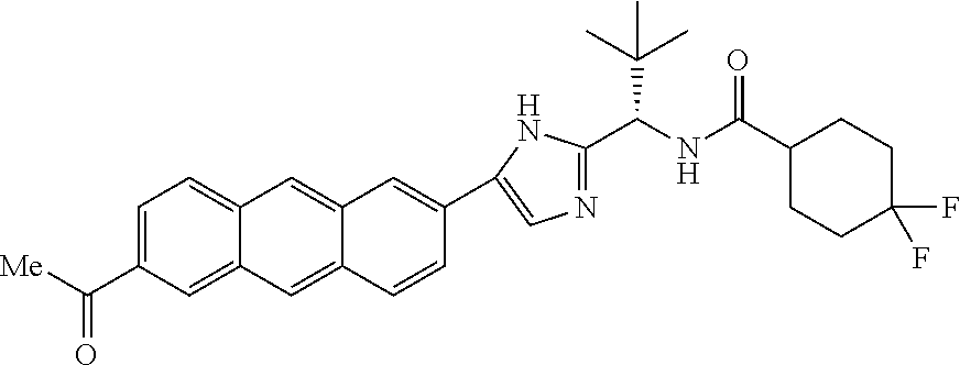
C1=C(C([Me])=O)C=C2C(=C1)C=C1C(=C2)C=CC(C2=CN=C(C(NC(C3CCC(F)(F)CC3)=O)C(C)(C)C)N2)=C1
